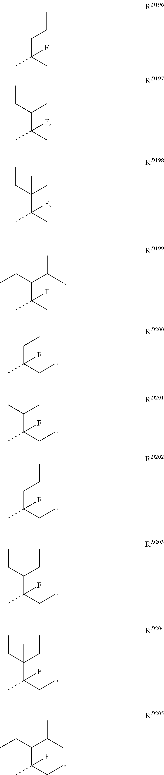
C(C(CC)(F)C)C.C(C(CC)(F)C)(C)C.C(C(CC)(F)C)CC.C(C(CC)(F)C)(CC)CC.C(C(CC)(F)C)(CC)(CC)C.C(C(CC)(F)C)(C(C)C)C(C)C.C(C(C)(C)F)(C(C)C)C(C)C.C(C(C)(C)F)CC.C(C(C)(C)F)(CC)CC.C(C(C)(C)F)(CC)(CC)C
